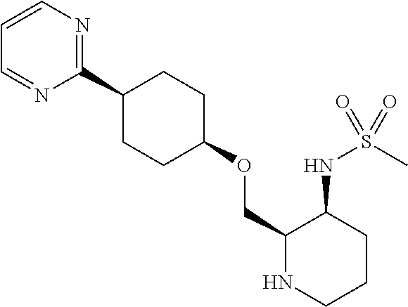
C1(C2CCC(OCC3NCCCC3NS(C)(=O)=O)CC2)=NC=CC=N1
